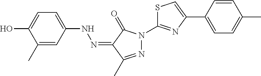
OC1=CC=C(NN=C2C(=O)N(C3=NC(C4=CC=C(C)C=C4)=CS3)N=C2C)C=C1C
